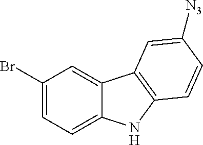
C1(Br)=CC=C2C(=C1)C1=C(N2)C=CC([N3])=C1
